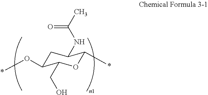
C1C(O*)C(CO)OC(*)C1NC(C)=O
